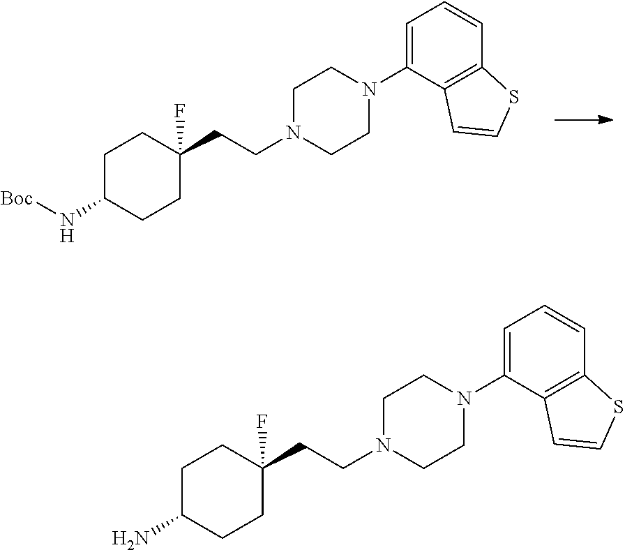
C1CN(CCC2(F)CCC(N[Boc])CC2)CCN1C1=CC=CC2=C1C=CS2.C1CN(CCC2(F)CCC(N)CC2)CCN1C1=CC=CC2=C1C=CS2
